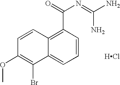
C1=CC(C(=O)N=C(N)N)=C2C(=C1)C(Br)=C(OC)C=C2.[HCl]
